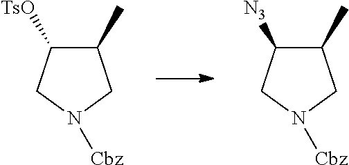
C1(C)C([TsO])CN([Cbz])C1.C1(C)C([N3])CN([Cbz])C1
